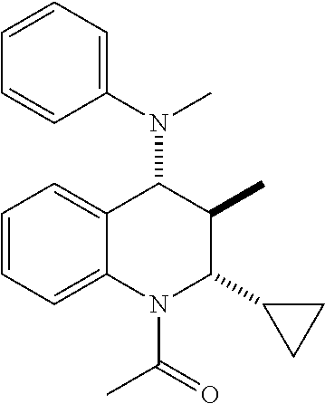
C1=CC=C2C(=C1)C(N(C1=CC=CC=C1)C)C(C)C(C1CC1)N2C(=O)C
